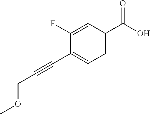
C1(C#CCOC)=CC=C(C(O)=O)C=C1F
